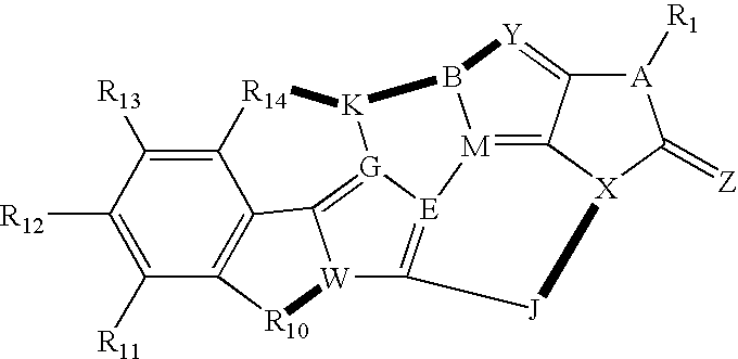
C1([R11])=C([R12])C([R13])=C2[R14][K]3B4[M]5=C6C(=[Y]4)[A]([R1])C(=[Z])[X]6[J]C4=[E]5[G]3=C3[W]4[R10]C1=C23
